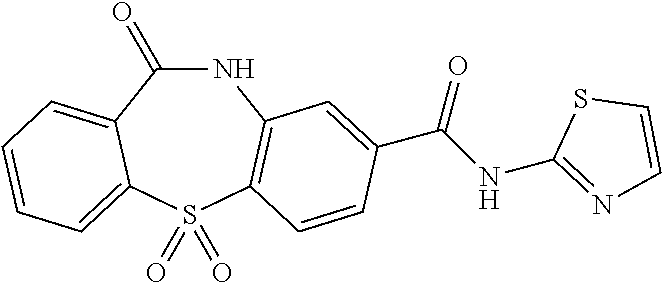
N1C(=O)C2=CC=CC=C2S(=O)(=O)C2=C1C=C(C(NC1=NC=CS1)=O)C=C2
